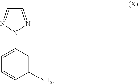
N1(C2=CC=CC([NH2])=C2)N=CC=N1
